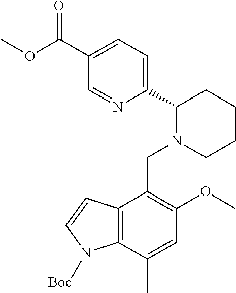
C1(C(OC)=O)=CC=C(C2N(CC3=C(OC)C=C(C)C4=C3C=CN4[Boc])CCCC2)N=C1
